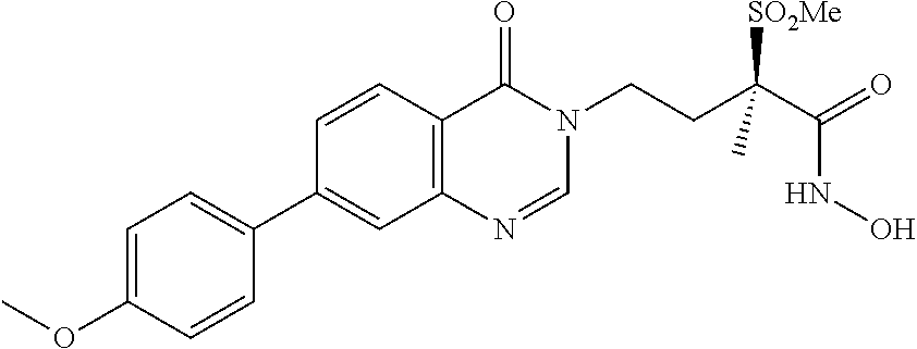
C1=C(OC)C=CC(C2=CC3=C(C=C2)C(=O)N(CCC(C(=O)NO)([SO2Me])C)C=N3)=C1
